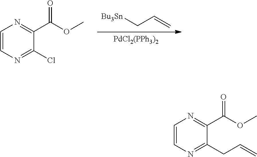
[PdCl2(PPh3)2].[Bu3Sn]CC=C.C1=CN=C(Cl)C(C(OC)=O)=N1.C1=CN=C(CC=C)C(C(OC)=O)=N1
